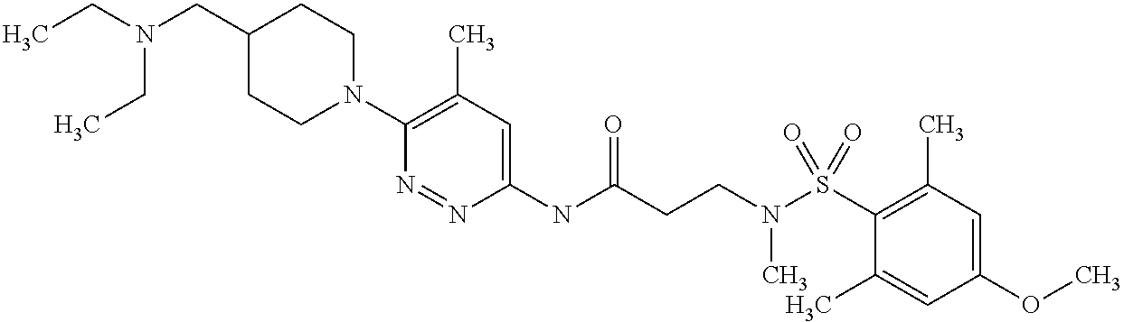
C1(NC(CCN(S(C2=C(C)C=C(OC)C=C2C)(=O)=O)C)=O)=CC(C)=C(N2CCC(CN(CC)CC)CC2)N=N1
